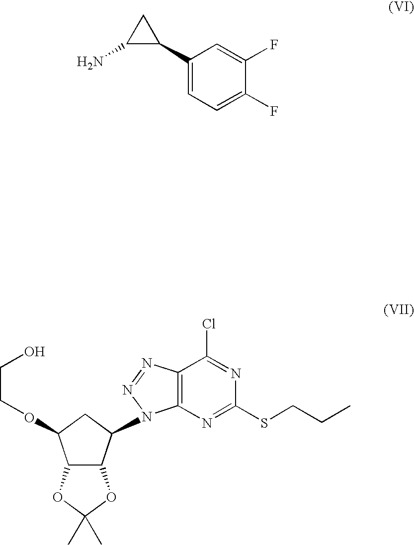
C1(C2CC2N)=CC=C(F)C(F)=C1.C12C(C(N3C4=C(N=N3)C(Cl)=NC(SCCC)=N4)CC1OCCO)OC(C)(C)O2
